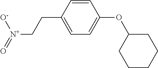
C1=CC(CC[N+](=O)[O-])=CC=C1OC1CCCCC1
